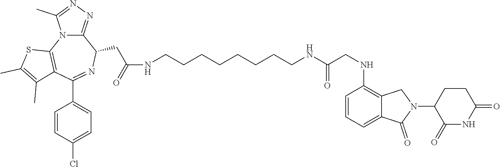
N(CCCCCCCCNC(CNC1=C2C(=CC=C1)C(=O)N(C1C(=O)NC(=O)CC1)C2)=O)C(=O)CC1C2=NN=C(C)N2C2=C(C(C3=CC=C(Cl)C=C3)=N1)C(C)=C(C)S2
